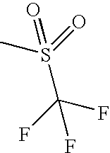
CS(=O)(=O)C(F)(F)F
